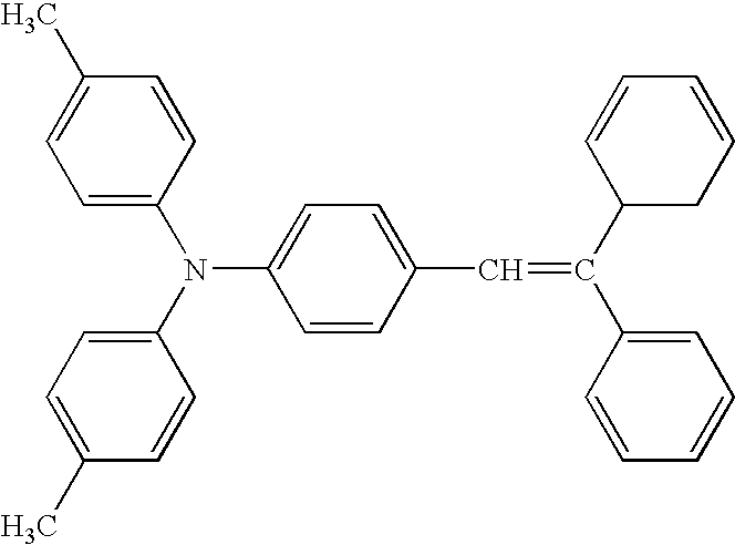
N(C1=CC=C(C=C(C2=CC=CC=C2)C2CC=CC=C2)C=C1)(C1=CC=C(C)C=C1)C1=CC=C(C)C=C1
